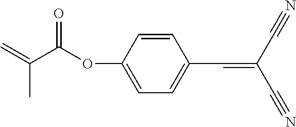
C1=CC(C=C(C#N)C#N)=CC=C1OC(C(=C)C)=O
